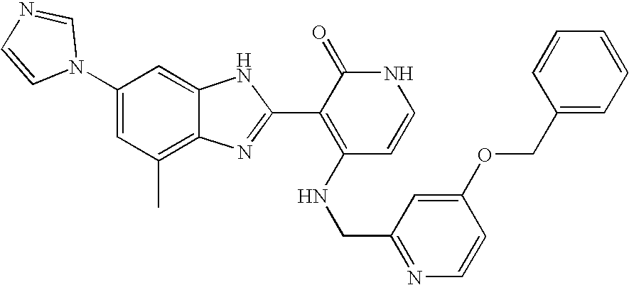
C1(C)=C2C(=CC(N3C=NC=C3)=C1)NC(C1=C(NCC3=NC=CC(OCC4=CC=CC=C4)=C3)C=CNC1=O)=N2
